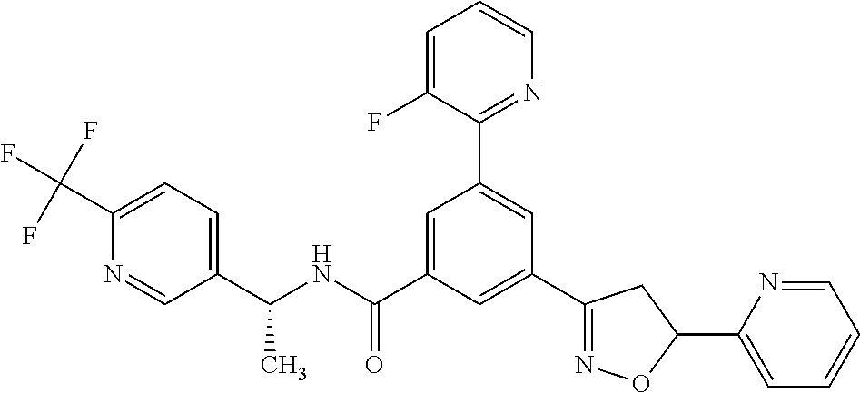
C1(C2=NOC(C3=CC=CC=N3)C2)=CC(C(NC(C2=CC=C(C(F)(F)F)N=C2)C)=O)=CC(C2=NC=CC=C2F)=C1
